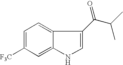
C12=CC([F3C])=CC=C1C(C(C(C)C)=O)=CN2
